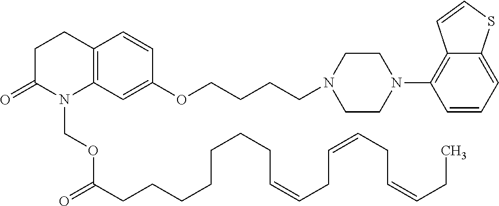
C12=C(C=C(OCCCCN3CCN(C4=C5C(=CC=C4)SC=C5)CC3)C=C1)N(COC(CCCCCCCC=CCC=CCC=CCC)=O)C(=O)CC2
